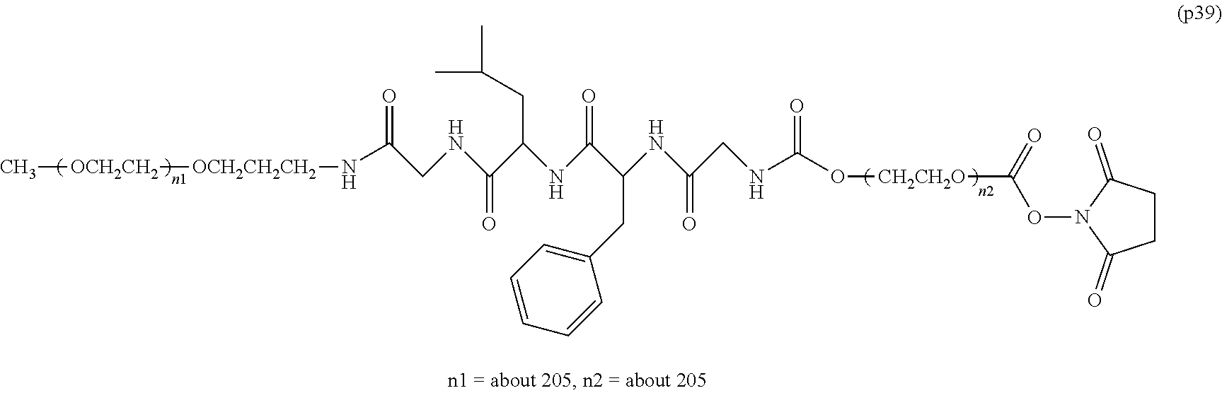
[OCH2CH2CH2](NC(=O)CNC(C(NC(C(NC(CNC(O[CH2CH2O]C(ON1C(=O)CCC1=O)=O)=O)=O)CC1=CC=CC=C1)=O)CC(C)C)=O)[OCH2CH2]C
